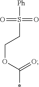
[Ph]S(CCOC(*)=O)(=O)=O
